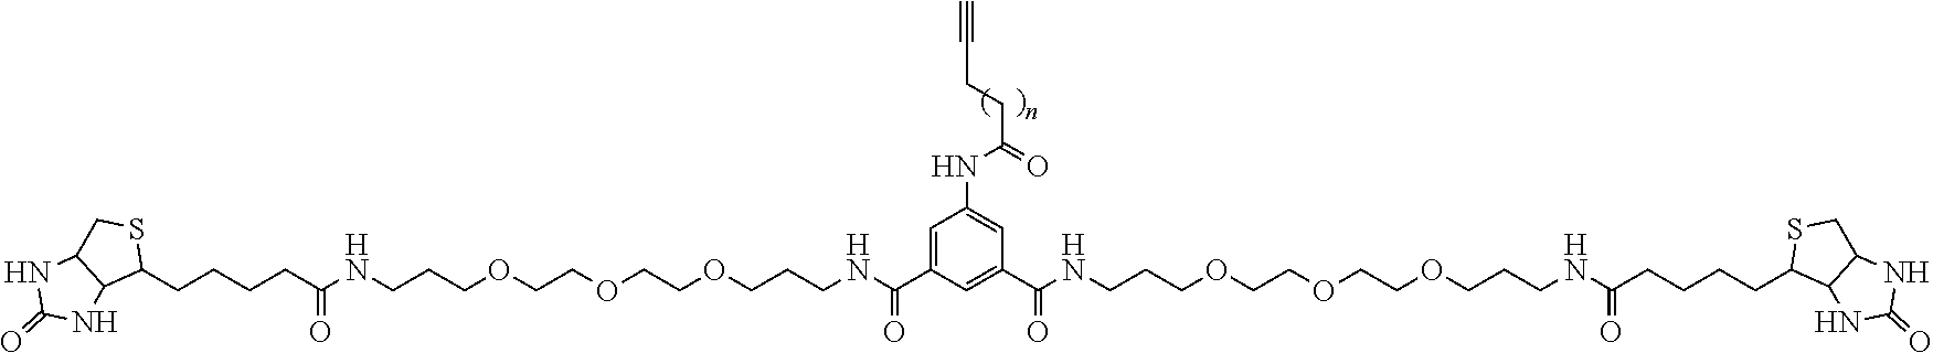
C1=C(C(NCCCOCCOCCOCCCNC(CCCCC2SCC3C2NC(=O)N3)=O)=O)C=C(C(NCCCOCCOCCOCCCNC(CCCCC2SCC3C2NC(=O)N3)=O)=O)C=C1NC(CCC#C)=O
